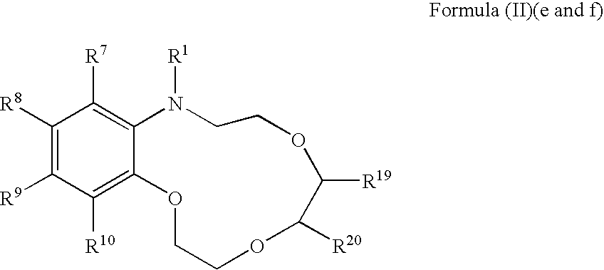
C1([R7])=C2C(=C([R10])C([R9])=C1[R8])OCCOC([R20])C([R19])OCCN2[R1]
